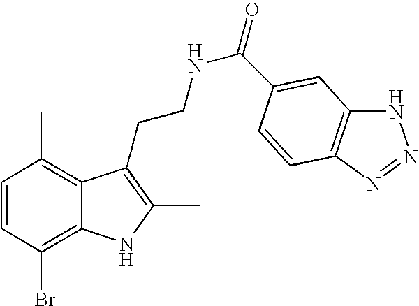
C1=CC(Br)=C2C(=C1C)C(CCNC(=O)C1=CC3=C(N=NN3)C=C1)=C(C)N2
